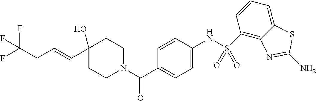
C1CN(C(C2=CC=C(NS(C3=C4C(=CC=C3)SC(N)=N4)(=O)=O)C=C2)=O)CCC1(O)C=CCC(F)(F)F
